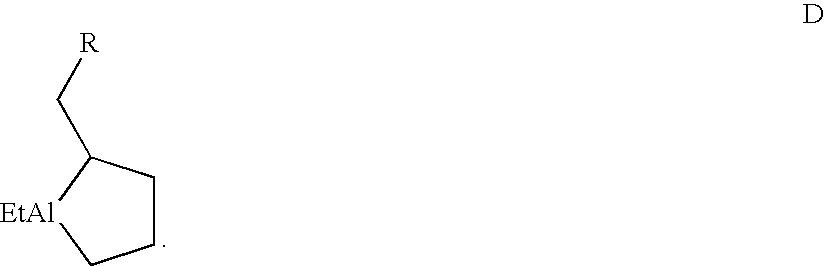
C1CC(C[R])[EtAl]C1
